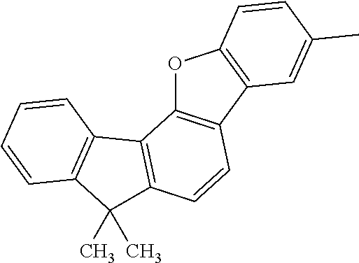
O1C2=C(C3=C1C=CC(C)=C3)C=CC1=C2C2=C(C1(C)C)C=CC=C2
